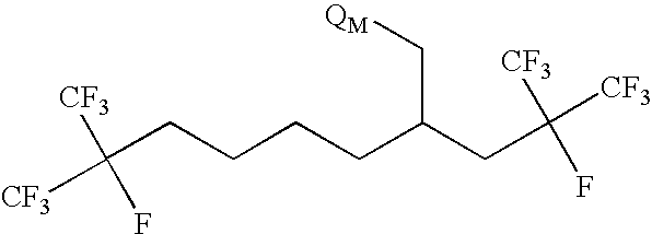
C([CF3])([CF3])(F)CCCCC(CC(F)([CF3])[CF3])C[QM]
